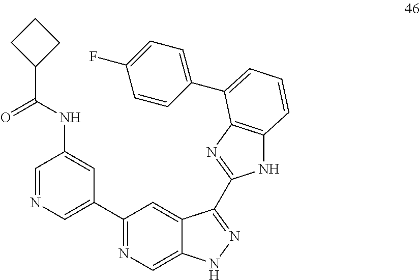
C1=NC=C(C2=NC=C3C(=C2)C(C2=NC4=C(N2)C=CC=C4C2=CC=C(F)C=C2)=NN3)C=C1NC(C1CCC1)=O
